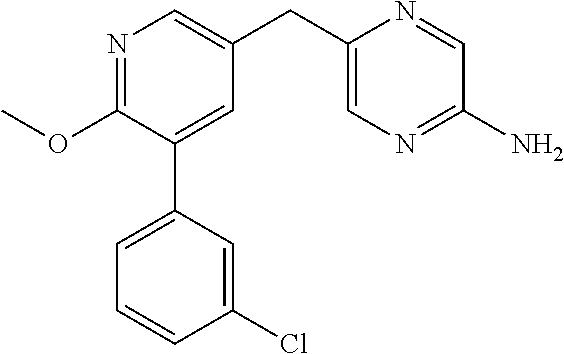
C1(OC)=NC=C(CC2=CN=C(N)C=N2)C=C1C1=CC=CC(Cl)=C1
